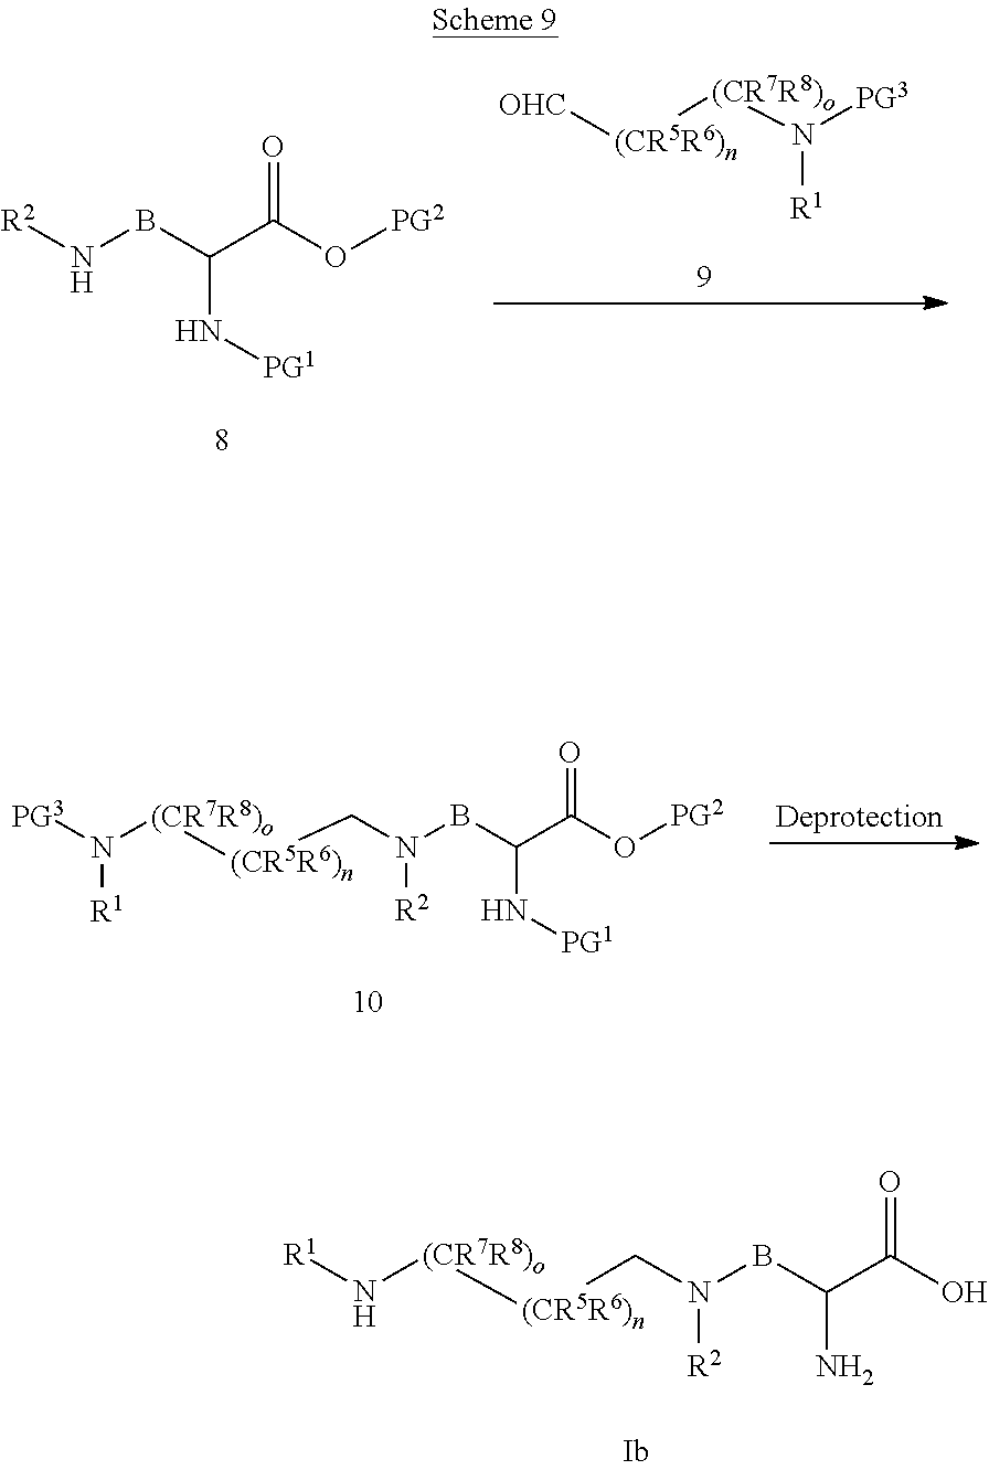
N(BC(C(O[PG2])=O)N[PG1])[R2].[OHC][(CR5R6)n][(CR7R8)o]N([PG3])[R1].[PG3]N([(CR7R8)o][(CR5R6)n]CN([R2])BC(N[PG1])C(O[PG2])=O)[R1].[R1]N[(CR7R8)o][(CR5R6)n]CN([R2])BC(N)C(O)=O
